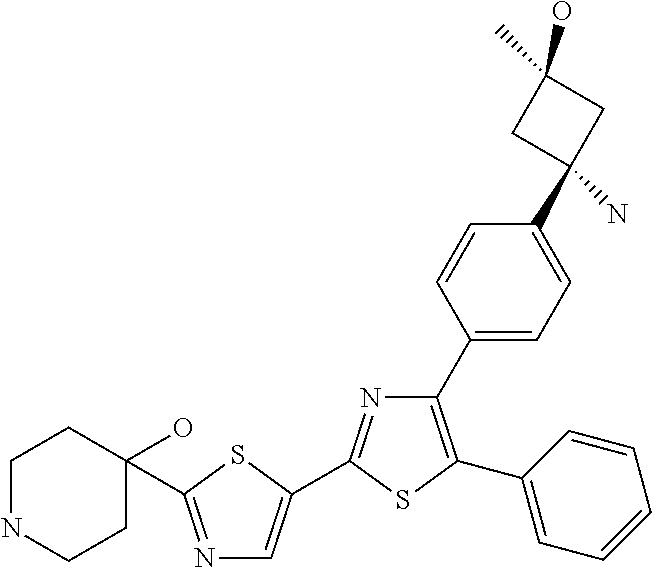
N1=C(C2=CN=C(C3(O)CCNCC3)S2)SC(C2=CC=CC=C2)=C1C1=CC=C(C2(N)CC(C)(O)C2)C=C1
